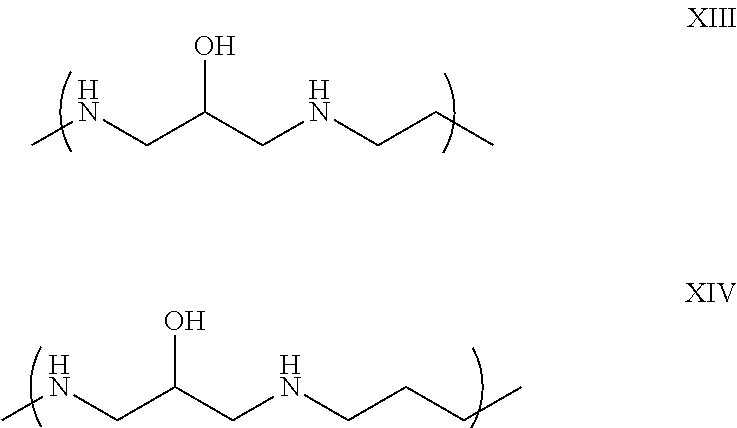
CNCC(CNCCC)O.CNCC(CNCCCC)O
